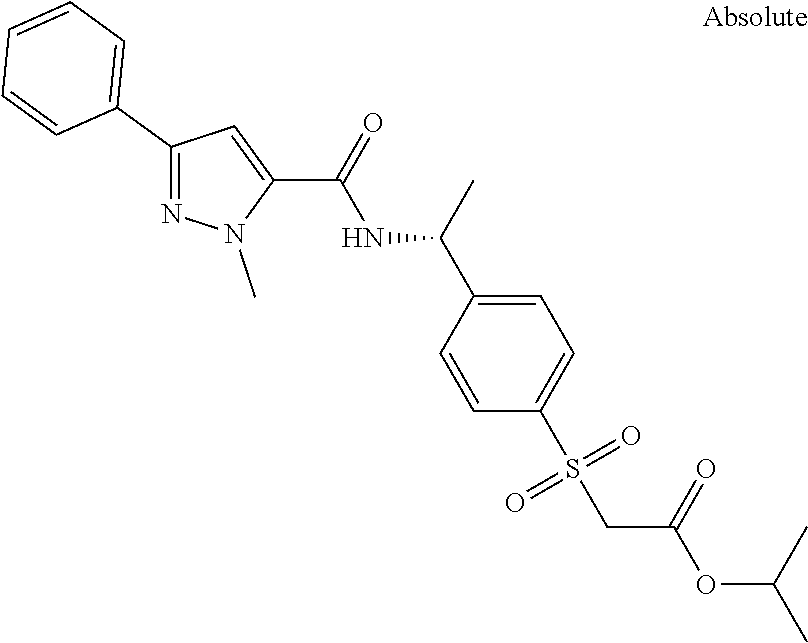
C1(C2=CC=CC=C2)=NN(C)C(C(=O)NC(C)C2=CC=C(S(=O)(=O)CC(OC(C)C)=O)C=C2)=C1
